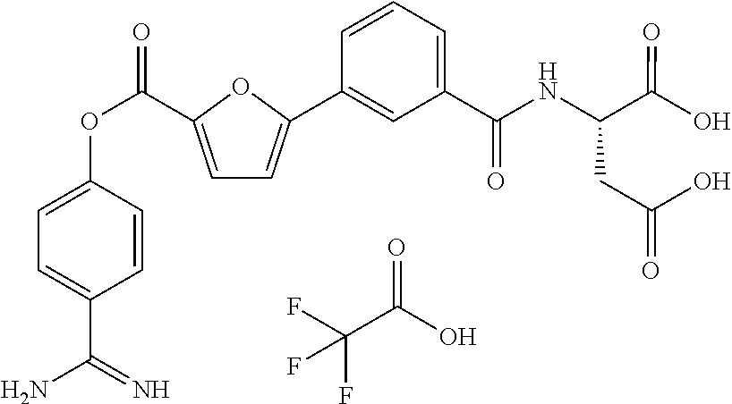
FC(C(O)=O)(F)F.C1=C(C(OC2=CC=C(C(=N)N)C=C2)=O)OC(C2=CC(C(NC(C(O)=O)CC(O)=O)=O)=CC=C2)=C1
